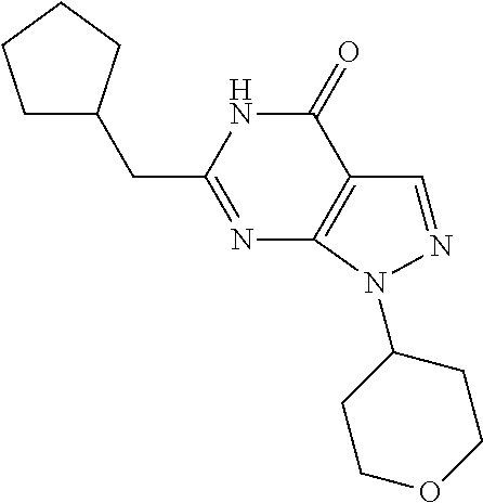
C1C(CC2=NC3=C(C(=O)N2)C=NN3C2CCOCC2)CCC1
